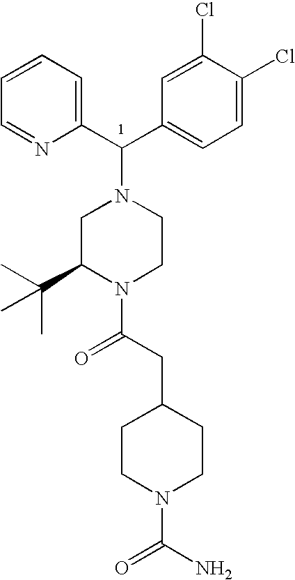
C(C1=CC=C(Cl)C(Cl)=C1)(N1CC(C(C)(C)C)N(C(CC2CCN(C(N)=O)CC2)=O)CC1)C1=CC=CC=N1
